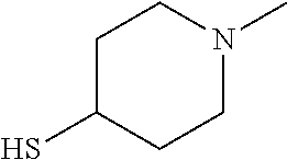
C1(S)CCN(C)CC1
